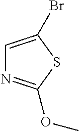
C1=C(Br)SC(OC)=N1
